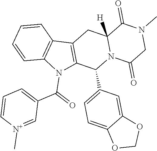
O1COC2=CC(C3N4C([H])(CC5=C3N(C(=O)C3=CC=C[N+](C)=C3)C3=C5C=CC=C3)C(=O)N(C)CC4=O)=CC=C12
